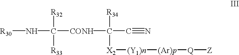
[R30]NC([R32])([R33])[CONH]C(C#N)([X2][(Y1)n][(Ar)p][Q][Z])[R34]
